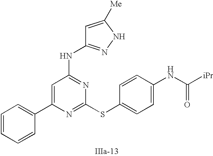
C1=C(C2=CC=CC=C2)N=C(SC2=CC=C(NC([iPr])=O)C=C2)N=C1NC1=NNC([Me])=C1
